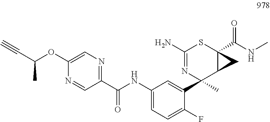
C1(C(NC2=CC=C(F)C(C3(C)C4C(C(NC)=O)(SC(N)=N3)C4)=C2)=O)=NC=C(OC(C#C)C)N=C1
